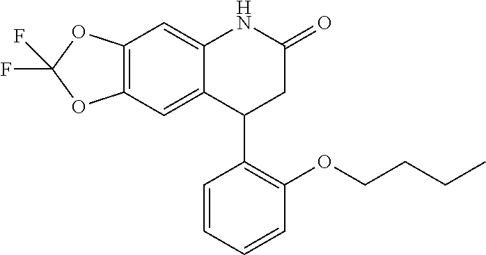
C12=C(C=C3C(=C1)C(C1=C(OCCCC)C=CC=C1)CC(=O)N3)OC(F)(F)O2
